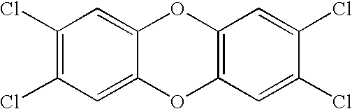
C1(Cl)=C(Cl)C=C2C(=C1)OC1=C(O2)C=C(Cl)C(Cl)=C1
